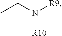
[R10]N(CC)[R9]
